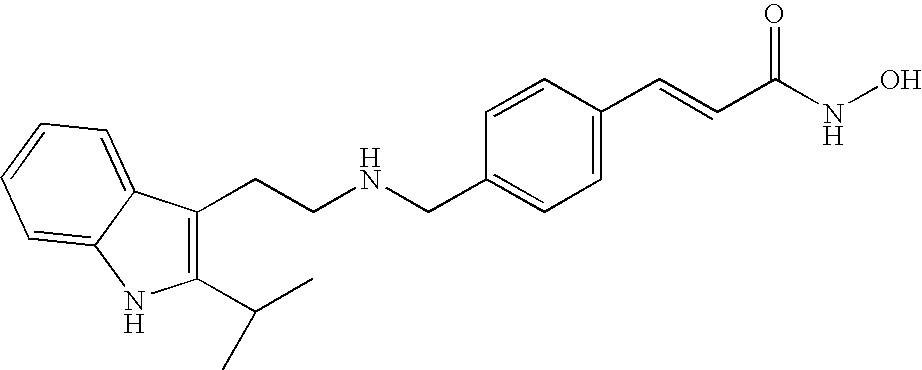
C(CNCC1=CC=C(C=CC(NO)=O)C=C1)C1=C(C(C)C)NC2=CC=CC=C12
